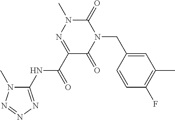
C1(NC(C2=NN(C)C(=O)N(CC3=CC(C)=C(F)C=C3)C2=O)=O)=NN=NN1C
